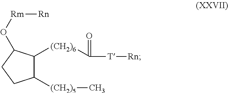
C1([(CH2)5]C)C([(CH2)6]C([T][Rn])=O)C(O[Rm][Rn])CC1
